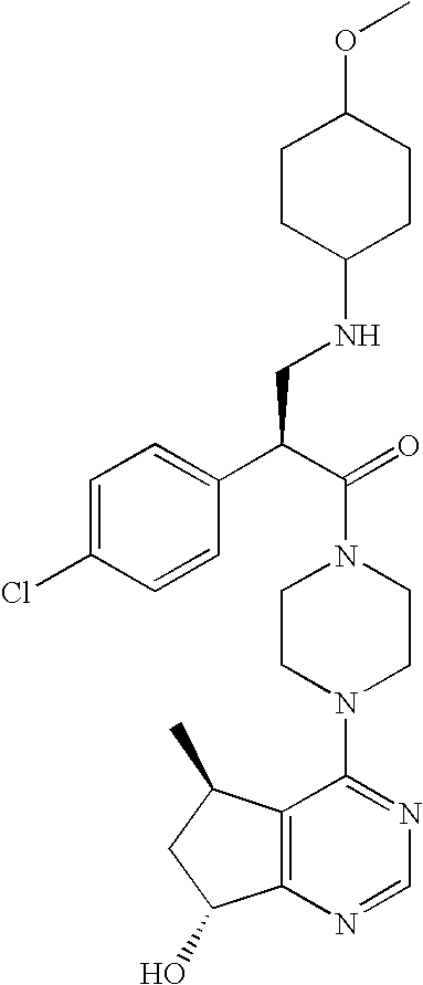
C(N1CCN(C2=NC=NC3=C2C(C)CC3O)CC1)(C(C1=CC=C(Cl)C=C1)CNC1CCC(OC)CC1)=O
